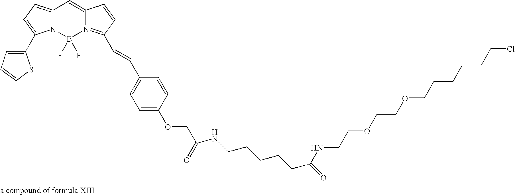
C1(C2=CC=C3N2B(F)(F)N2=C(C=CC4=CC=C(OCC(=O)NCCCCCC(NCCOCCOCCCCCCCl)=O)C=C4)C=CC2=C3)=CC=CS1.[a compound of formula XIII]
